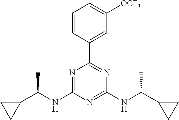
N1=C(NC(C2CC2)C)N=C(NC(C2CC2)C)N=C1C1=CC([OCF3])=CC=C1
